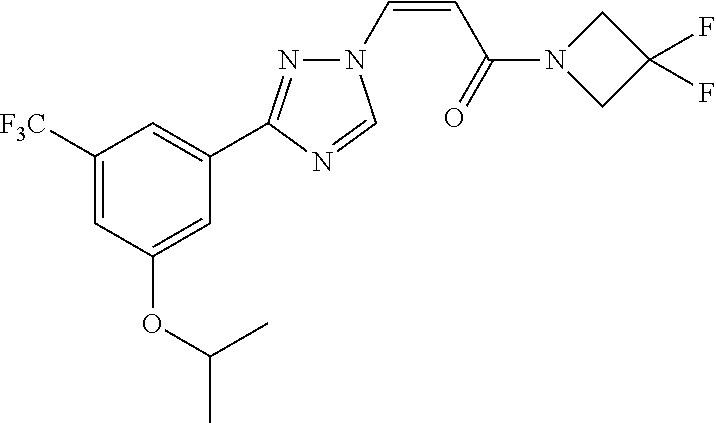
C1([F3C])=CC(OC(C)C)=CC(C2=NN(C=CC(=O)N3CC(F)(F)C3)C=N2)=C1
